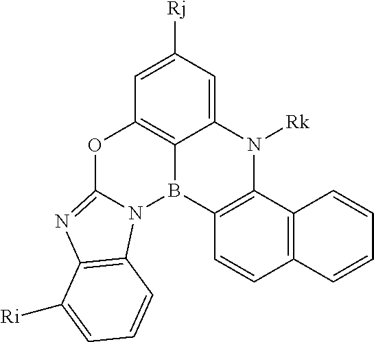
C12=CC([Rj])=CC3=C1B(C1=C(N2[Rk])C2=C(C=C1)C=CC=C2)N1C(=NC2=C1C=CC=C2[Ri])O3
